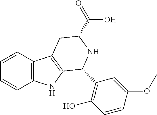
C1=CC2=C(C=C1)C1=C(N2)C(C2=C(O)C=CC(OC)=C2)NC(C(=O)O)C1
